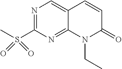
N1=C(S(C)(=O)=O)N=C2C(=C1)C=CC(=O)N2CC
